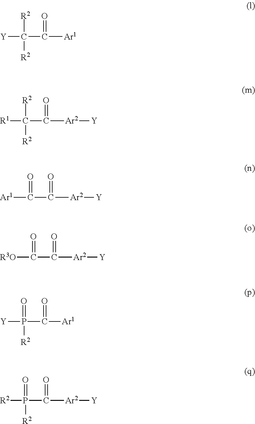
[Y]C([R2])(C([Ar1])=O)[R2].[R1]C([R2])(C([Ar2][Y])=O)[R2].[Ar1]C(=O)C([Ar2][Y])=O.[R3O]C(=O)C([Ar2][Y])=O.[Y]P(=O)([R2])C(=O)[Ar1].[R2]P(=O)(C([Ar2][Y])=O)[R2]
